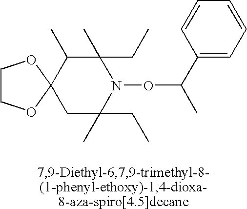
C1COC2(O1)C(C)C(C)(CC)N(OC(C)C1=CC=CC=C1)C(C)(CC)C2
